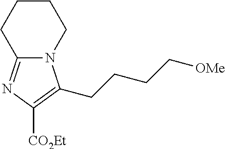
C12=NC([CO2Et])=C(CCCC[OMe])N1CCCC2
